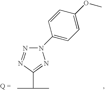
N1=NC(C(C)C)=NN1C1=CC=C(OC)C=C1
